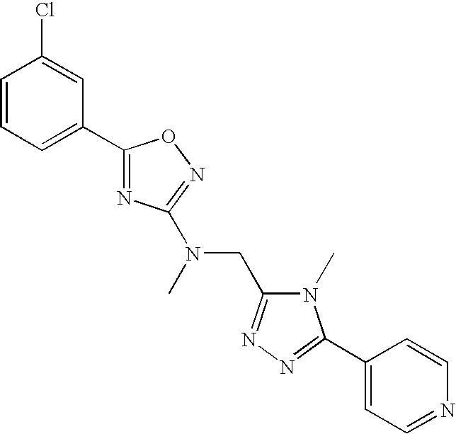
C1=CC=C(C2=NC(N(C)CC3=NN=C(C4=CC=NC=C4)N3C)=NO2)C=C1Cl
